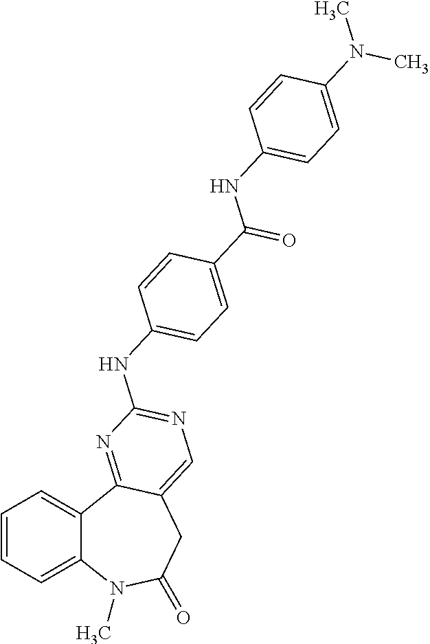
C1=CC=C2C(=C1)C1=NC(NC3=CC=C(C(NC4=CC=C(N(C)C)C=C4)=O)C=C3)=NC=C1CC(=O)N2C
